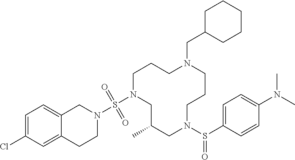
C1N(S(N2CC3=CC=C(Cl)C=C3CC2)(=O)=O)CC(C)CN(S(C2=CC=C(N(C)C)C=C2)=O)CCCN(CC2CCCCC2)CC1
